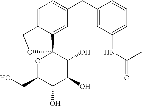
C1=C2C(=CC(CC3=CC(NC(C)=O)=CC=C3)=C1)C1(OC(CO)C(O)C(O)C1O)OC2
